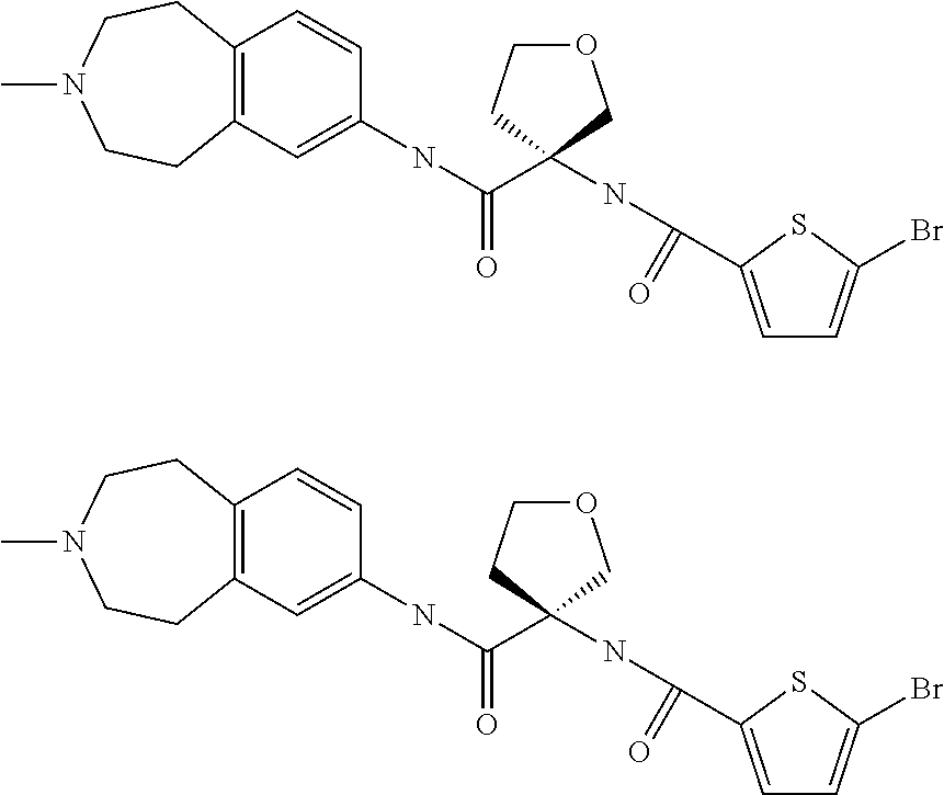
C12=C(C=C(NC(C3(NC(=O)C4=CC=C(Br)S4)COCC3)=O)C=C1)CCN(C)CC2.C12=C(C=C(NC(C3(NC(=O)C4=CC=C(Br)S4)COCC3)=O)C=C1)CCN(C)CC2
